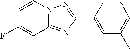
C1(C2=CC(C)=CN=C2)=NN2C(=N1)C=C(F)C=C2
